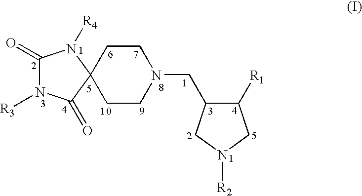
C1CC2(CCN1CC1C([R1])CN([R2])C1)N([R4])C(=O)N([R3])C2=O
